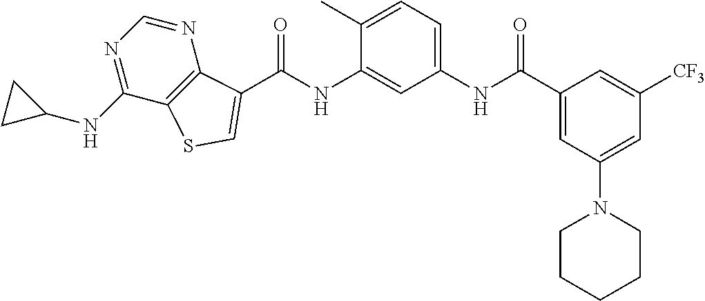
C(NC1=CC(NC(C2=CC(N3CCCCC3)=CC([CF3])=C2)=O)=CC=C1C)(=O)C1=CSC2=C1N=CN=C2NC1CC1
